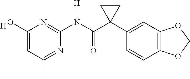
C1(O)=CC(C)=NC(N(C(C2(C3=CC4=C(C=C3)OCO4)CC2)=O)[H])=N1.[H]
